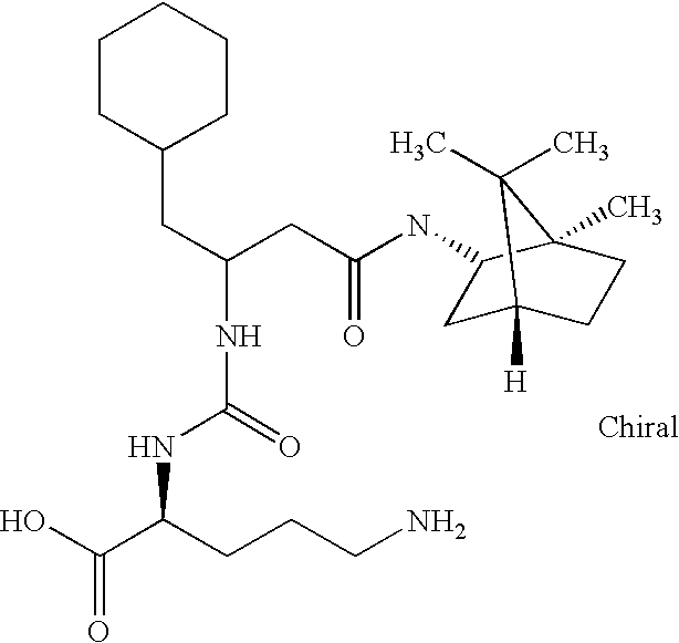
C(C(CC(NC1CC2([H])CCC1(C)C2(C)C)=O)NC(NC(C(O)=O)CCCN)=O)C1CCCCC1
